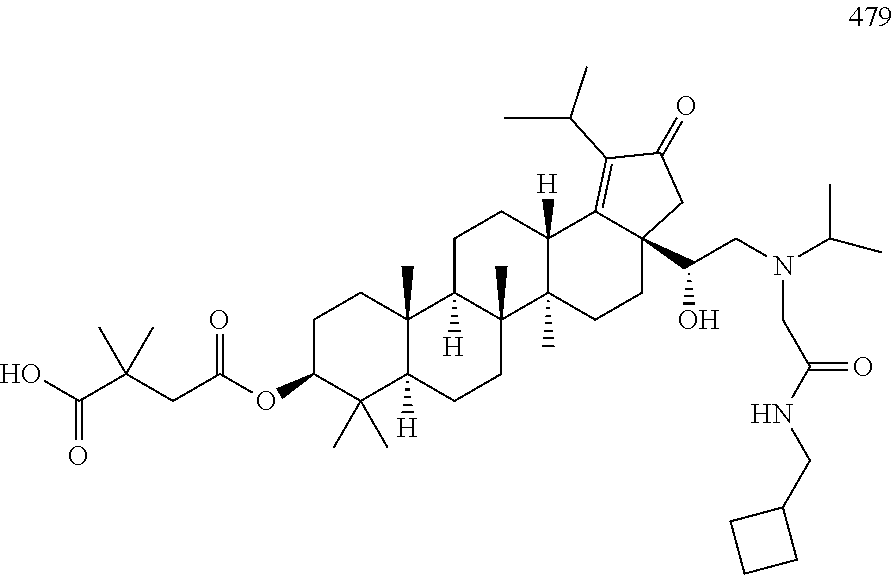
C1C(OC(CC(C(O)=O)(C)C)=O)C(C)(C)C2([H])C(C)(C1)C1([H])C(C)(CC2)C2(C)C([H])(CC1)C1=C(C(C)C)C(=O)CC1(C(CN(C(C)C)CC(NCC1CCC1)=O)O)CC2
